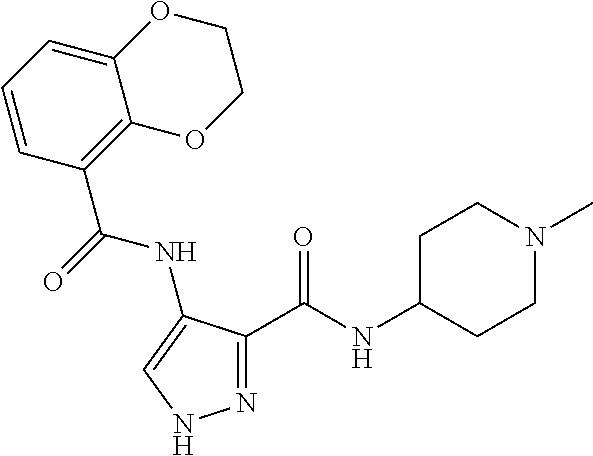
N1=C(C(NC2CCN(C)CC2)=O)C(NC(=O)C2=C3C(=CC=C2)OCCO3)=CN1
